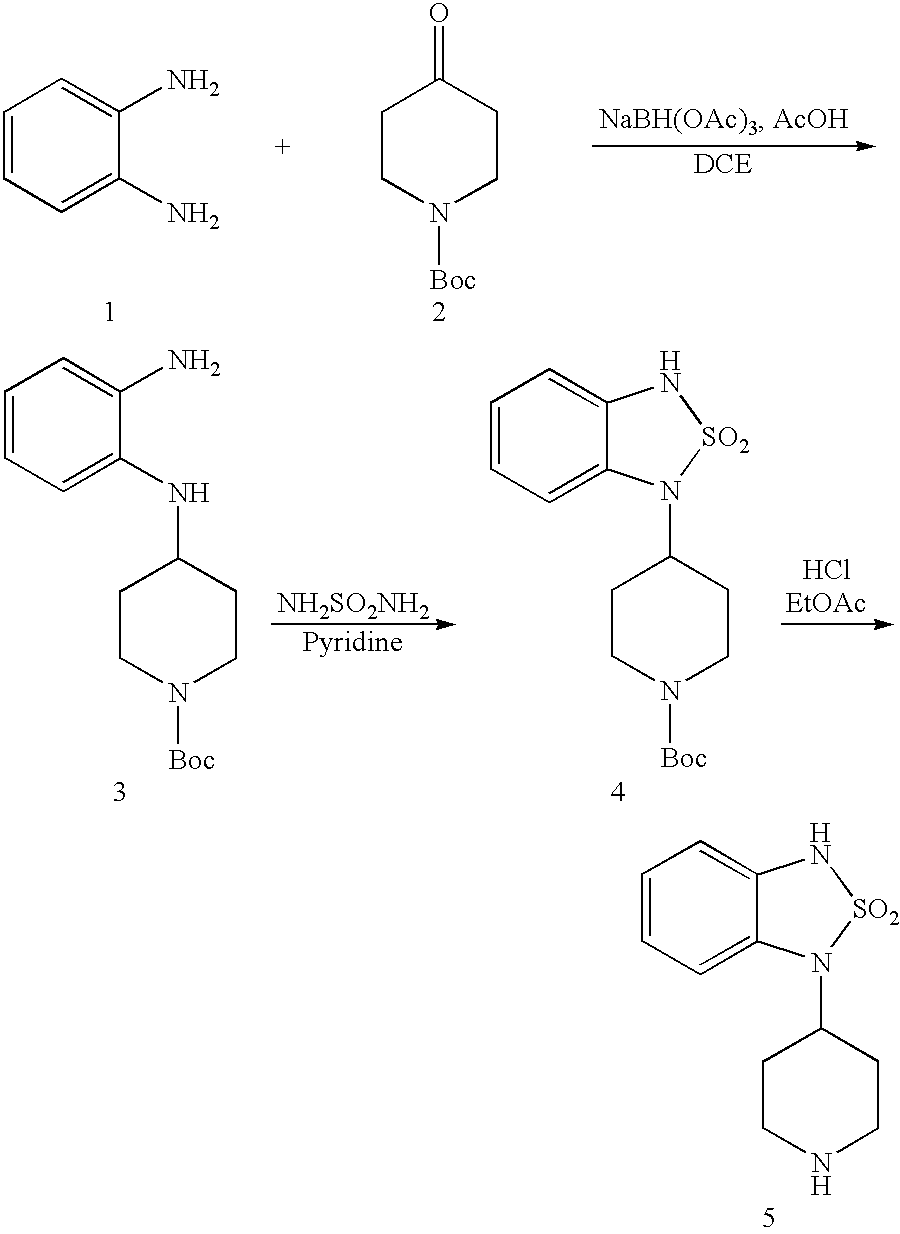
C1CN([Boc])CCC1=O.C1=CC=C(N)C(N)=C1.[HClEtOAc].[NH2SO2NH2].C1=CC=C2C(=C1)N[SO2]N2C1CCN([Boc])CC1.C1=CC=C(NC2CCN([Boc])CC2)C(N)=C1.C1=CC=C2C(=C1)N[SO2]N2C1CCNCC1
